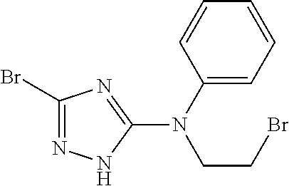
C1(Br)=NNC(N(C2=CC=CC=C2)CCBr)=N1
